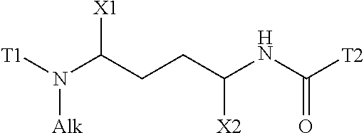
[T1]N(C(CCC(NC([T2])=O)[X2])[X1])[Alk]
